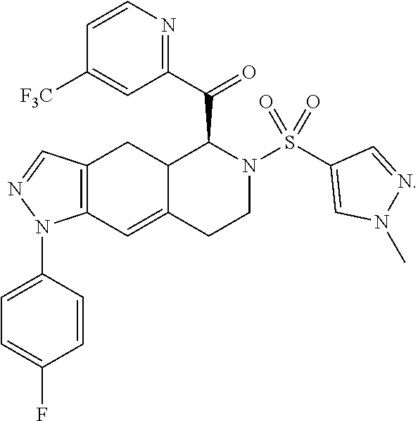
C1([F3C])=CC(C(=O)C2N(S(C3=CN(C)N=C3)(=O)=O)CCC3=CC4=C(CC23)C=NN4C2=CC=C(F)C=C2)=NC=C1
